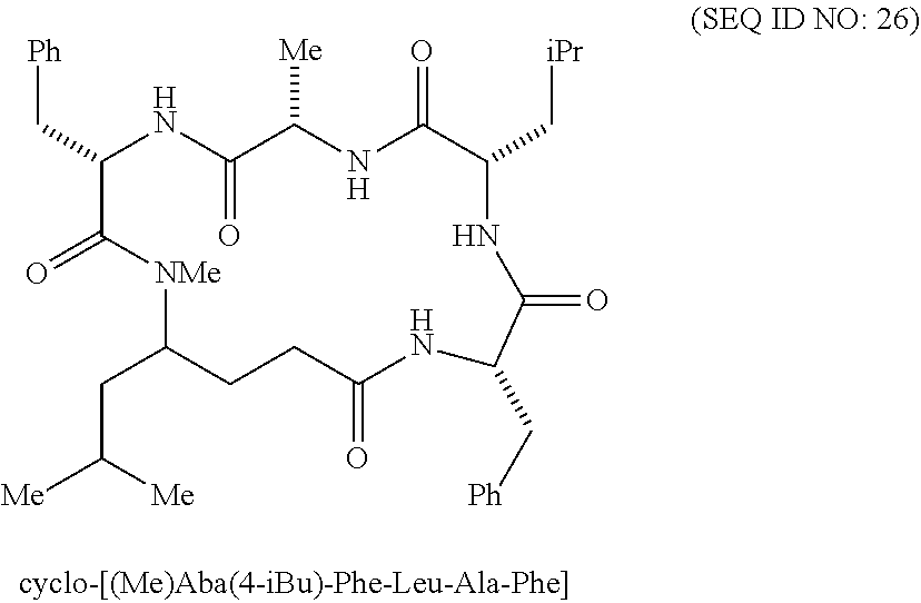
O=C1C([Me])NC(=O)C(C[iPr])NC(=O)C(C[Ph])NC(=O)CCC(CC([Me])[Me])[NMe]C(=O)C(C[Ph])N1
